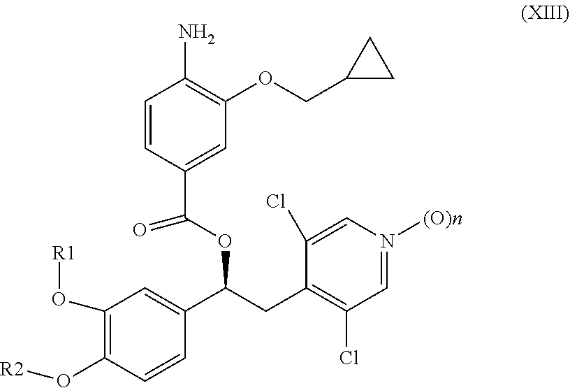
C1(O[R1])=C(O[R2])C=CC(C(CC2=C(Cl)C=N([(O)n])C=C2Cl)OC(=O)C2=CC(OCC3CC3)=C(N)C=C2)=C1
